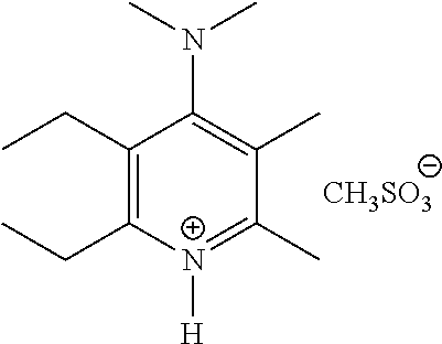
C1(CC)=C(CC)[N+]([H])=C(C)C(C)=C1N(C)C.[CH3SO3]
